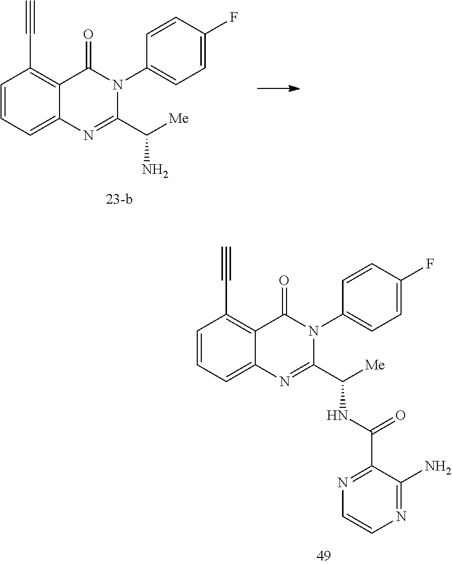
C1=CC=C2C(=C1C#C)C(=O)N(C1=CC=C(F)C=C1)C(C(N)[Me])=N2.C1=CC=C2C(=C1C#C)C(=O)N(C1=CC=C(F)C=C1)C(C(NC(=O)C1=NC=CN=C1N)[Me])=N2
